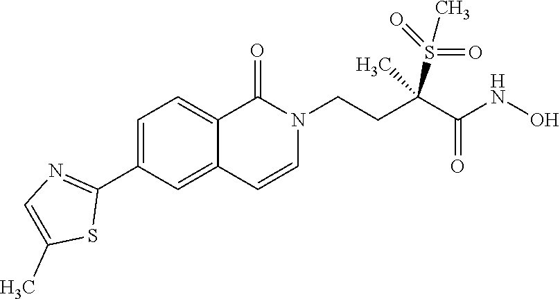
C1(C2=NC=C(C)S2)=CC=C2C(=C1)C=CN(CCC(C(NO)=O)(S(=O)(=O)C)C)C2=O
